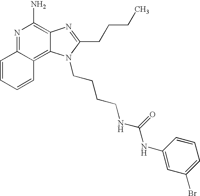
N1=C2C(=C3C(=C1N)N=C(CCCC)N3CCCCNC(NC1=CC(Br)=CC=C1)=O)C=CC=C2
